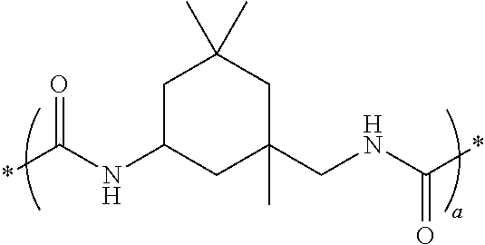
*C(NC1CC(C)(CNC(*)=O)CC(C)(C)C1)=O
